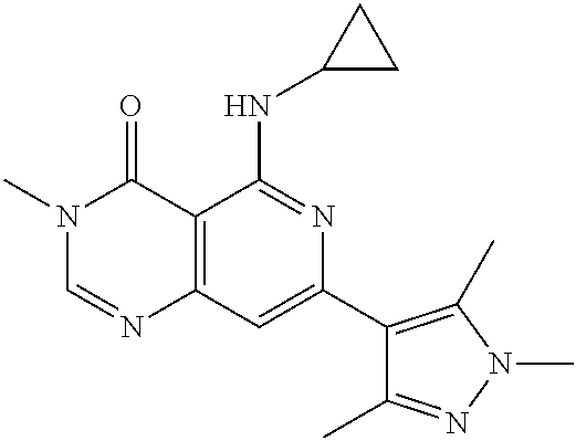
C12=C(C=C(C3=C(C)N(C)N=C3C)N=C1NC1CC1)N=CN(C)C2=O
